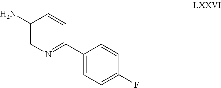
C1(N)=CN=C(C2=CC=C(F)C=C2)C=C1
